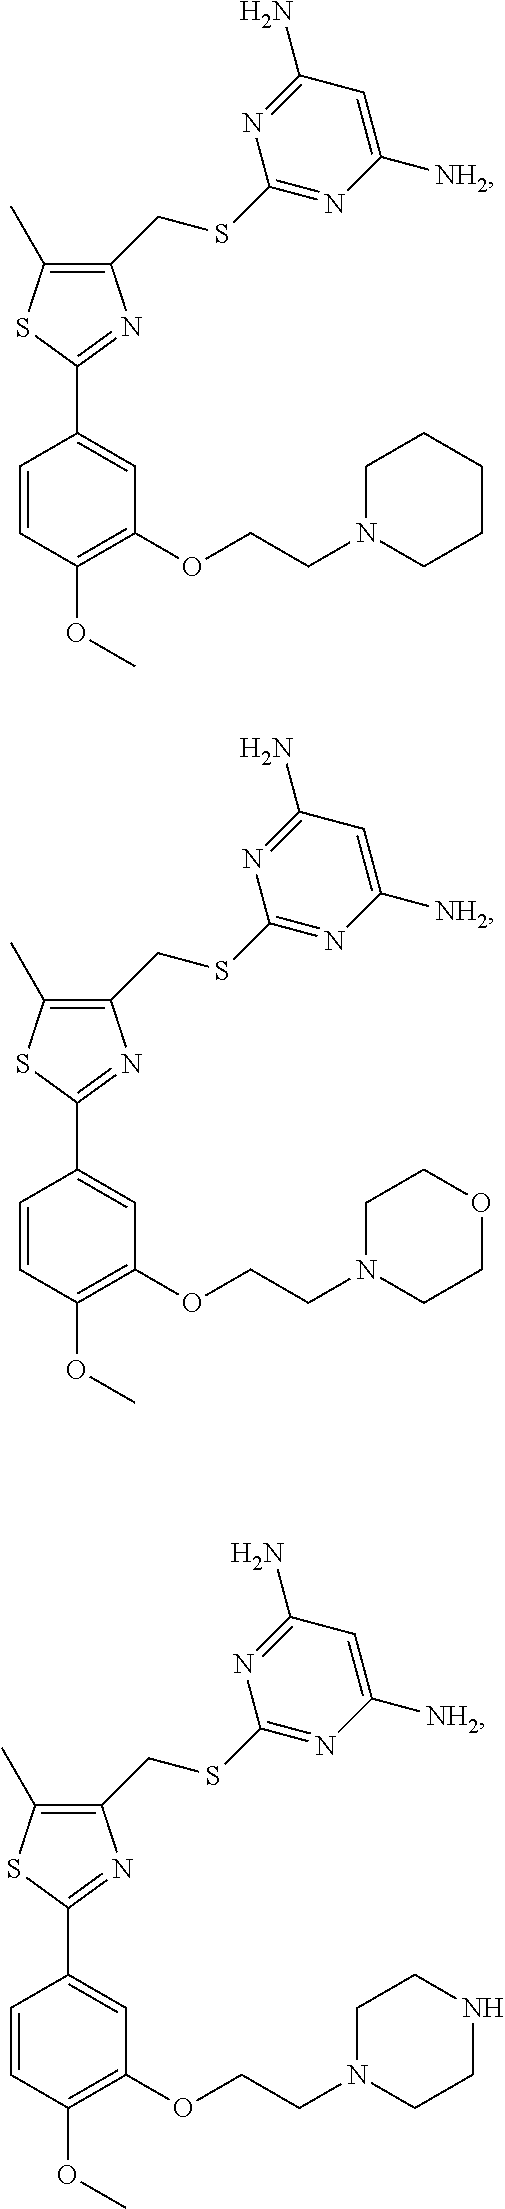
N1=C(N)C=C([NH2])N=C1SCC1=C(C)SC(C2=CC(OCCN3CCCCC3)=C(OC)C=C2)=N1.N1=C(N)C=C([NH2])N=C1SCC1=C(C)SC(C2=CC(OCCN3CCOCC3)=C(OC)C=C2)=N1.N1=C(N)C=C([NH2])N=C1SCC1=C(C)SC(C2=CC(OCCN3CCNCC3)=C(OC)C=C2)=N1
